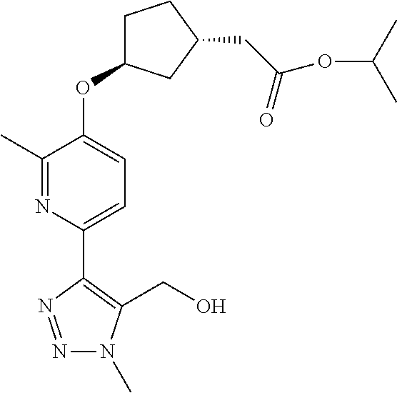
C1(C)=NC(C2=C(CO)N(C)N=N2)=CC=C1OC1CCC(CC(OC(C)C)=O)C1
